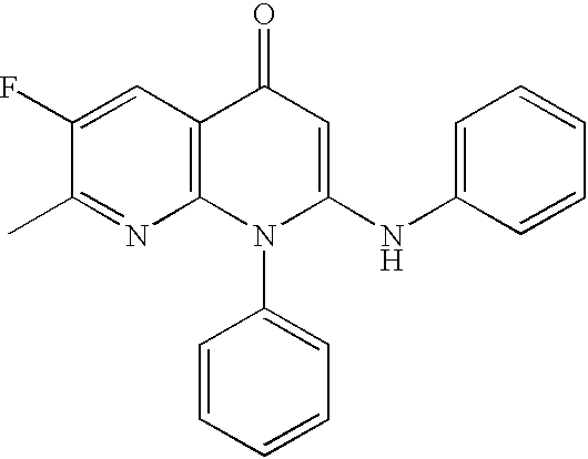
C1(F)=CC2=C(N=C1C)N(C1=CC=CC=C1)C(NC1=CC=CC=C1)=CC2=O
